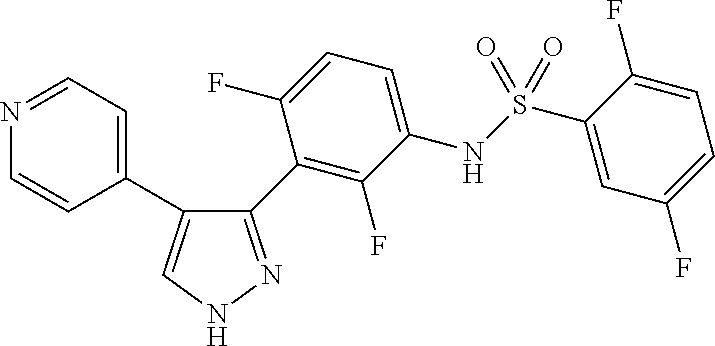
C1(C2=CNN=C2C2=C(F)C(NS(=O)(C3=CC(F)=CC=C3F)=O)=CC=C2F)=CC=NC=C1
